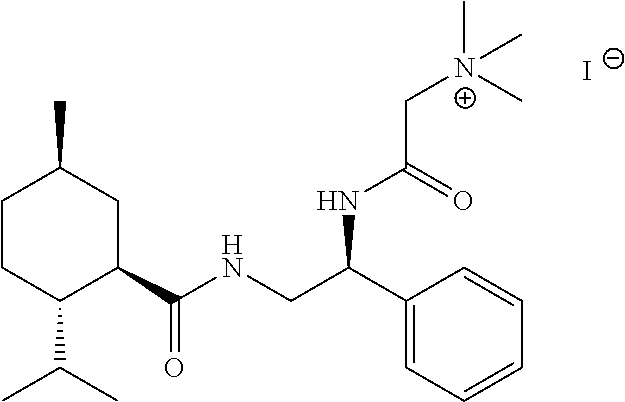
C1CC(C(C)C)C(C(NCC(C2=CC=CC=C2)NC(=O)C[N+](C)(C)C)=O)CC1C.[I-]
